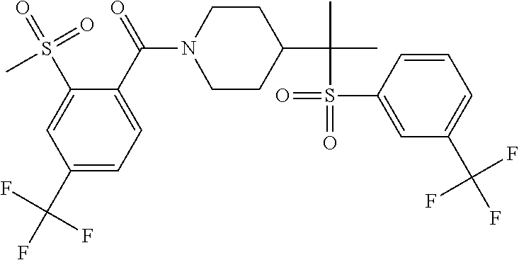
C1(C(N2CCC(C(C)(C)S(=O)(C3=CC(C(F)(F)F)=CC=C3)=O)CC2)=O)=CC=C(C(F)(F)F)C=C1S(=O)(=O)C
